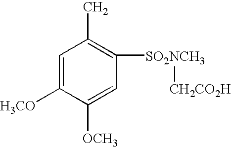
C1=C([H3CO])C([OCH3])=CC([SO2NCH3][CH2CO2H])=C1C
